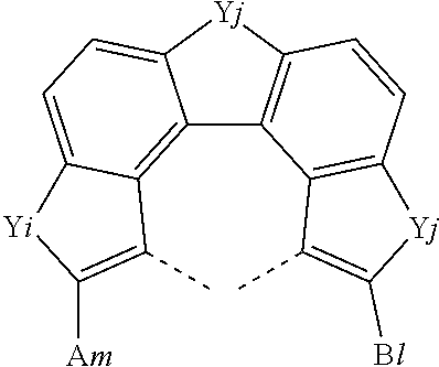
C12=C3C(=CC=C1[Yj]C1=C2C2=C(C=C1)[Yj]C([Bl])=C2C)[Yi]C([Am])=C3C
